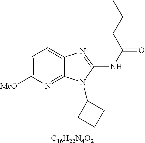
C1=C([MeO])N=C2C(=C1)N=C(NC(=O)CC(C)C)N2C1CCC1.[C16H22N4O2]
